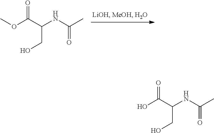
O=C(C(NC(C)=O)CO)OC.O=C(C(NC(C)=O)CO)O
